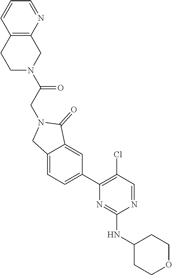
N1=CC(Cl)=C(C2=CC=C3C(=C2)C(=O)N(CC(=O)N2CC4=C(CC2)C=CC=N4)C3)N=C1NC1CCOCC1
